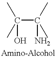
C(C(C)(C)N)(C)(C)O
